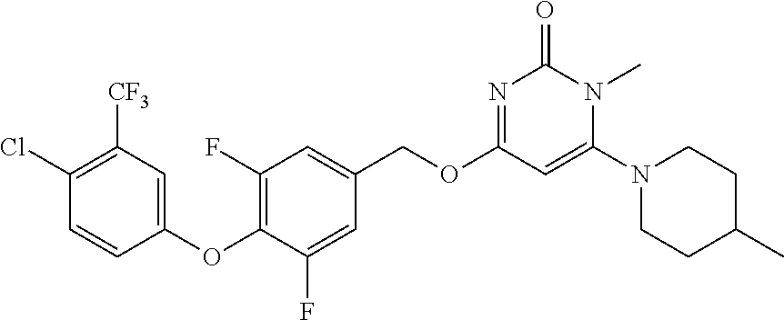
C1(OC2=C(F)C=C(COC3=NC(=O)N(C)C(N4CCC(C)CC4)=C3)C=C2F)=CC([CF3])=C(Cl)C=C1
